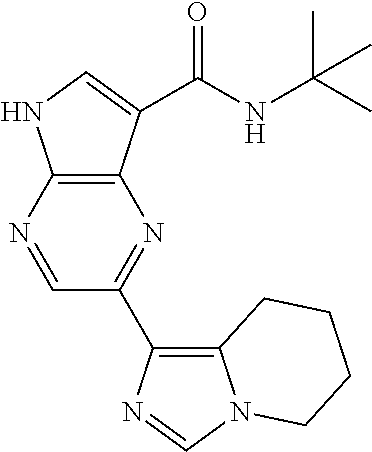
C12=C(N=CC(C3=C4N(C=N3)CCCC4)=N1)NC=C2C(NC(C)(C)C)=O
